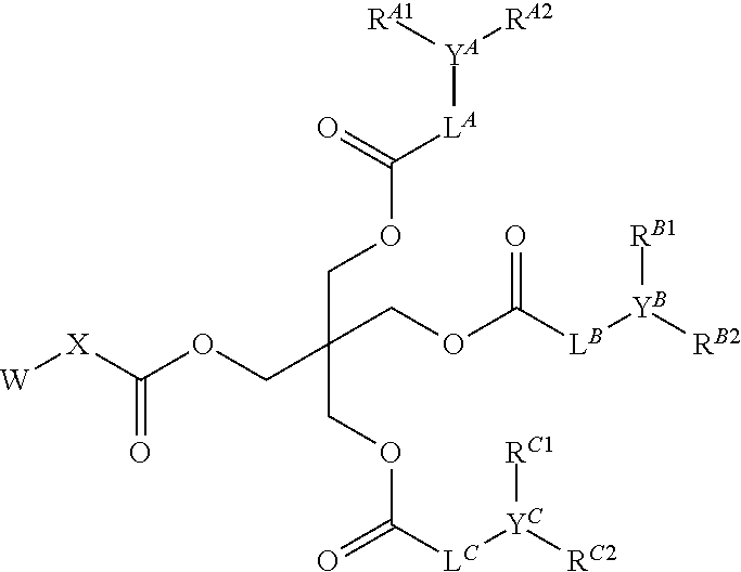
[W][X]C(OCC(COC([LA][YA]([RA2])[RA1])=O)(COC([LC][YC]([RC2])[RC1])=O)COC([LB][YB]([RB2])[RB1])=O)=O
